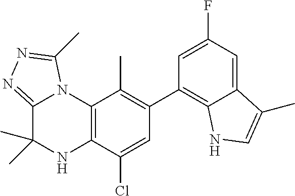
C1(C2=C3C(=CC(F)=C2)C(C)=CN3)=C(C)C2=C(C(Cl)=C1)NC(C)(C)C1=NN=C(C)N21
